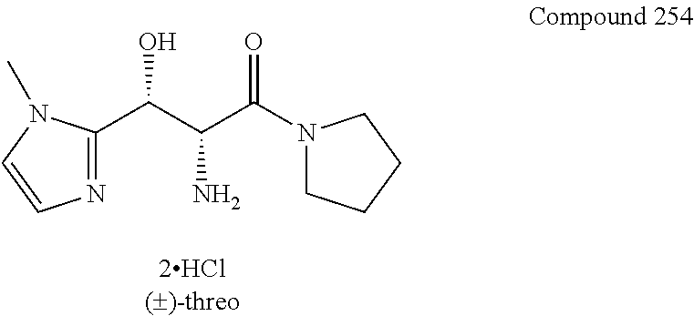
N1=C(C(C(C(N2CCCC2)=O)N)O)N(C)C=C1
